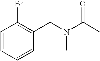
C1=CC=CC(CN(C(C)=O)C)=C1Br
